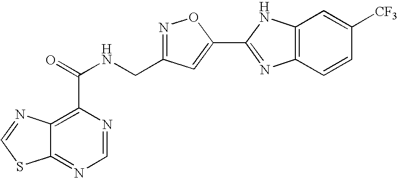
C12=NC=NC(C(=O)NCC3=NOC(C4=NC5=C(N4)C=C([CF3])C=C5)=C3)=C1N=CS2
